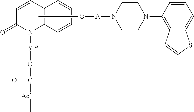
C1(=O)N([Y1a]OC([Ac]C)=O)C2=C(C=C1)C=CC=C2.CO[A]N1CCN(C2=C3C(=CC=C2)SC=C3)CC1
